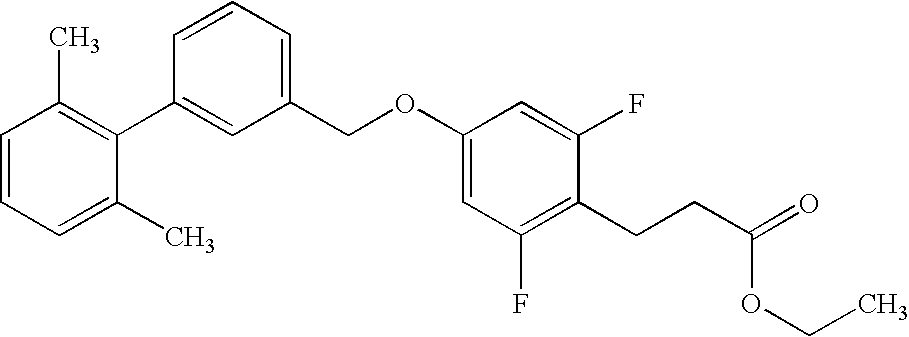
C1(C2=CC(COC3=CC(F)=C(CCC(=O)OCC)C(F)=C3)=CC=C2)=C(C)C=CC=C1C
